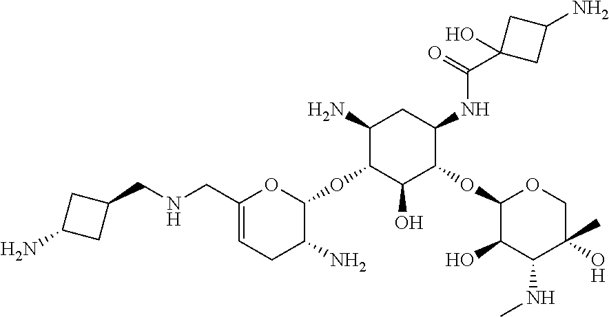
C1(CNCC2CC(N)C2)=CCC(N)C(OC2C(O)C(OC3C(O)C(NC)C(O)(C)CO3)C(NC(C3(O)CC(N)C3)=O)CC2N)O1
